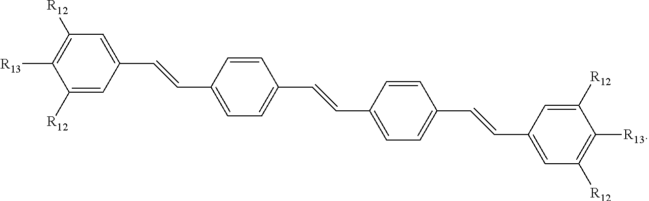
C1([R12])=CC(C=CC2=CC=C(C=CC3=CC=C(C=CC4=CC([R12])=C([R13])C([R12])=C4)C=C3)C=C2)=CC([R12])=C1[R13]
